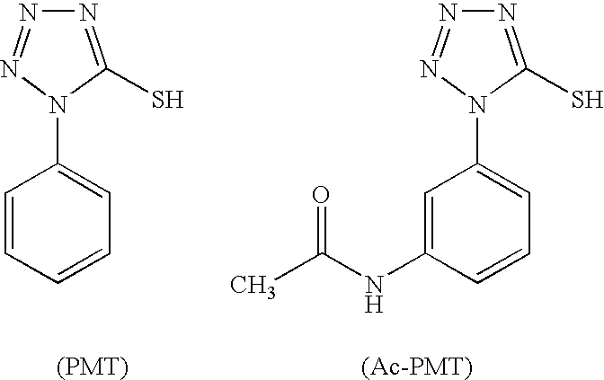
N1=C(S)N(C2=CC=CC=C2)N=N1.N1=C(S)N(C2=CC=CC(NC(C)=O)=C2)N=N1
